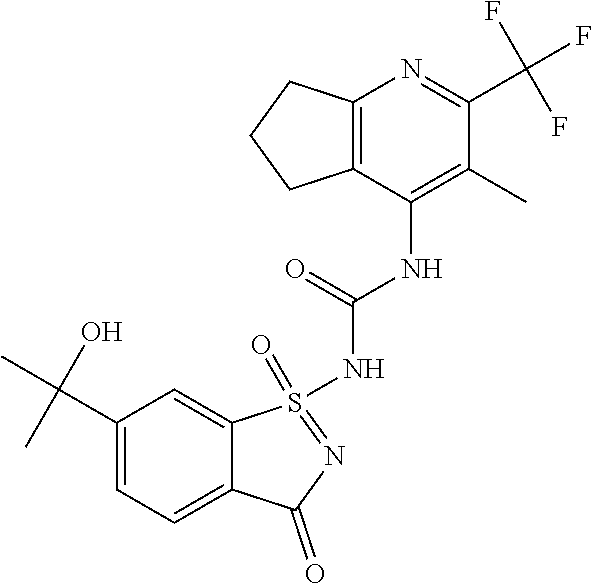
C1(C(C)(O)C)=CC=C2C(=C1)S(=O)(NC(NC1=C(C)C(C(F)(F)F)=NC3=C1CCC3)=O)=NC2=O
